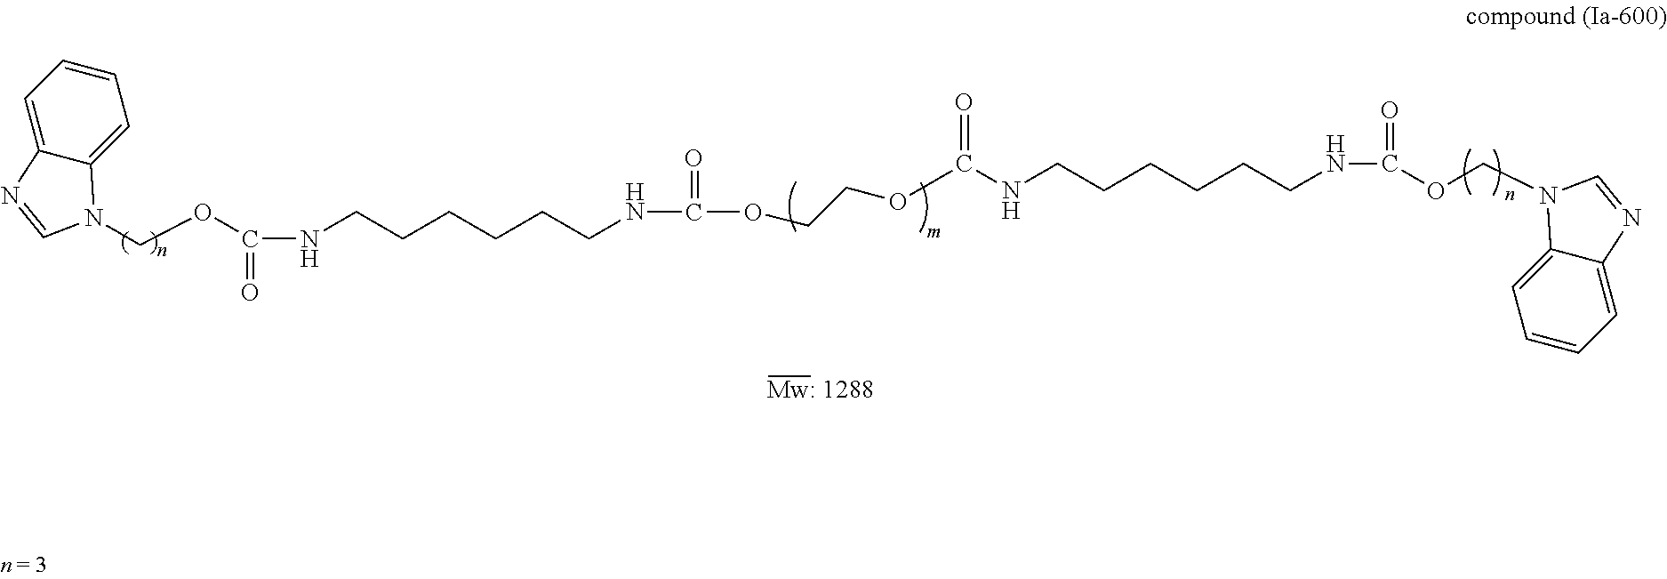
C1=C2C(=CC=C1)N(COC(NCCCCCCNC(=O)OCCOC(NCCCCCCNC(OCN1C3=CC=CC=C3N=C1)=O)=O)=O)C=N2
